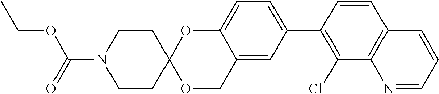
C1=CC(C2=CC=C3C(=C2)COC2(O3)CCN(C(=O)OCC)CC2)=C(Cl)C2=C1C=CC=N2
